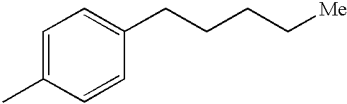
C1=C(C)C=CC(CCCC[Me])=C1
